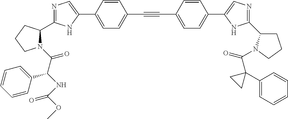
N1=C(C2N(C(C(NC(OC)=O)C3=CC=CC=C3)=O)CCC2)NC(C2=CC=C(C#CC3=CC=C(C4=CN=C(C5CCCN5C(=O)C5(C6=CC=CC=C6)CC5)N4)C=C3)C=C2)=C1
